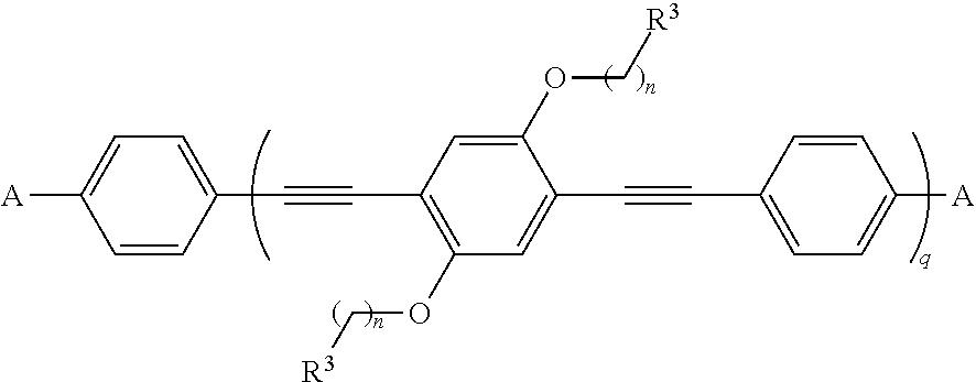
[A]C1=CC=C(C#CC2=C(OC[R3])C=C(C#CC3=CC=C([A])C=C3)C(OC[R3])=C2)C=C1
